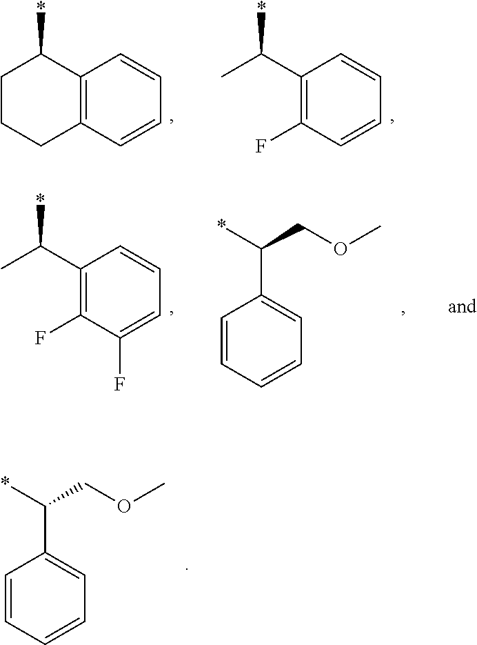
C1=CC=CC=C1C(*)COC.C1CCC2=C(C1*)C=CC=C2.CC(C1=C(F)C=CC=C1)*.CC(C1=C(F)C(F)=CC=C1)*.C1=CC=CC=C1C(*)COC
